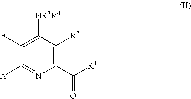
C1(C([R1])=O)=C([R2])C([NR3R4])=C(F)C([A])=N1
